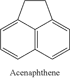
C12=CC=CC3=C1C(=CC=C3)CC2
